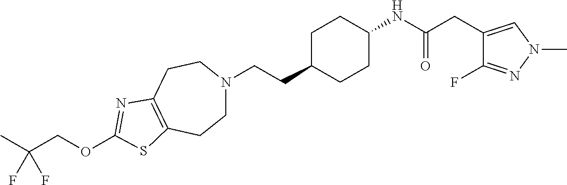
C1N(CCC2CCC(NC(CC3=CN(C)N=C3F)=O)CC2)CCC2=C(C1)SC(OCC(C)(F)F)=N2
